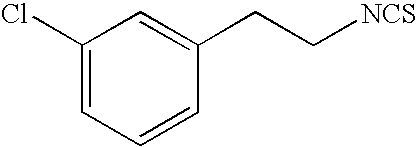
C1(Cl)=CC=CC(CC[NCS])=C1
